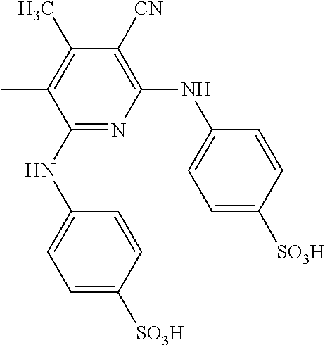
C1(NC2=CC=C([SO3H])C=C2)=NC(NC2=CC=C([SO3H])C=C2)=C([CN])C(C)=C1C
